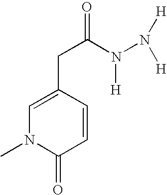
C1=C(CC(N([H])N([H])[H])=O)C=CC(=O)N1C
